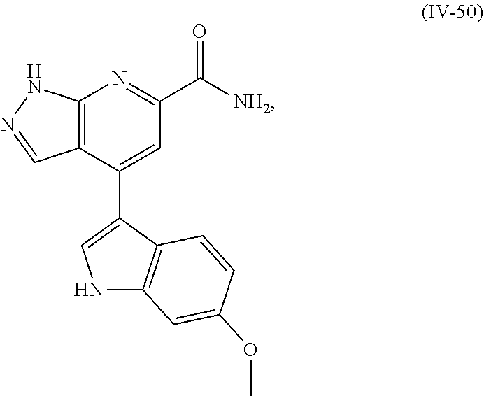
C12=C(C(C3=CNC4=C3C=CC(OC)=C4)=CC(C([NH2])=O)=N1)C=NN2
